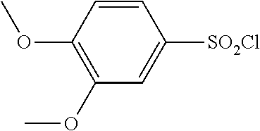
C1(OC)=C(OC)C=CC([SO2Cl])=C1
